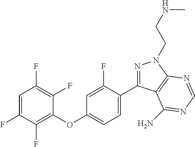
C1=C(F)C(F)=C(OC2=CC=C(C3=NN(CCNC)C4=C3C(N)=NC=N4)C(F)=C2)C(F)=C1F
